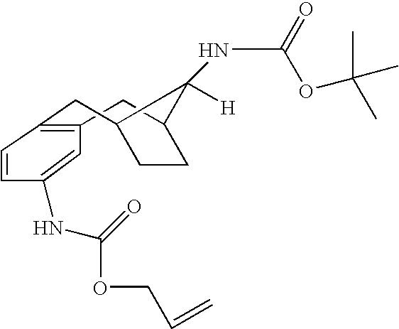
C1C2CCC(CC3=C1C=C(NC(OCC=C)=O)C=C3)C2([H])NC(=O)OC(C)(C)C
